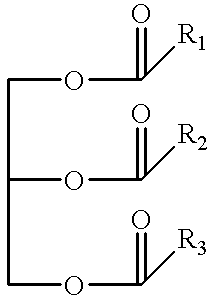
C(C(OC([R2])=O)COC([R3])=O)OC(=O)[R1]
